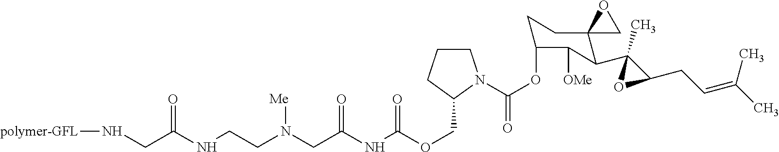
O=C(NCCN(CC(NC(OCC1N(C(OC2CCC3(C(C4(C)C(CC=C(C)C)O4)C2[OMe])CO3)=O)CCC1)=O)=O)[Me])CN[polymer-GFL]
